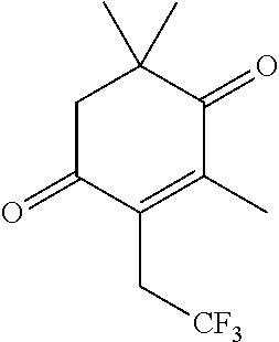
C1C(=O)C(C[CF3])=C(C)C(=O)C1(C)C
